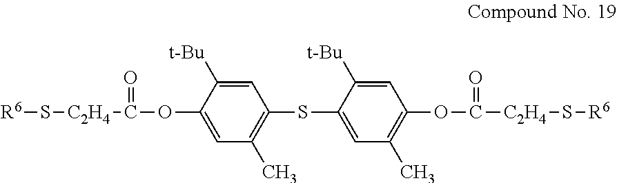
[R6]S[C2H4]C(=O)OC1=CC(C)=C(SC2=CC(C)=C(OC(=O)[C2H4]S[R6])C=C2[t-Bu])C=C1[t-Bu]
